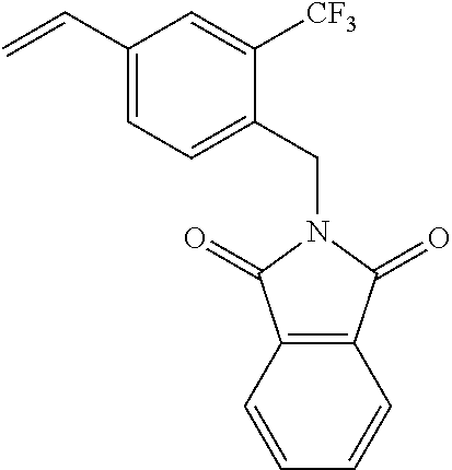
C1=CC=CC2=C1C(=O)N(CC1=CC=C(C=C)C=C1[CF3])C2=O
